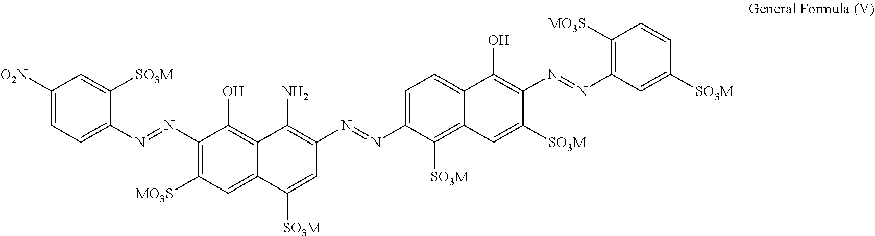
C1([O2N])=CC=C(N=NC2=C([MO3S])C=C3C(=C2O)C(N)=C(N=NC2=CC=C4C(=C2[SO3M])C=C([SO3M])C(N=NC2=C([MO3S])C=CC([SO3M])=C2)=C4O)C=C3[SO3M])C([SO3M])=C1
